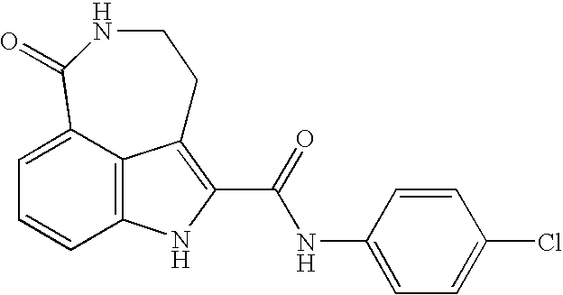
C12=C3C(=CC=C1)C(=O)NCCC3=C(C(NC1=CC=C(Cl)C=C1)=O)N2
